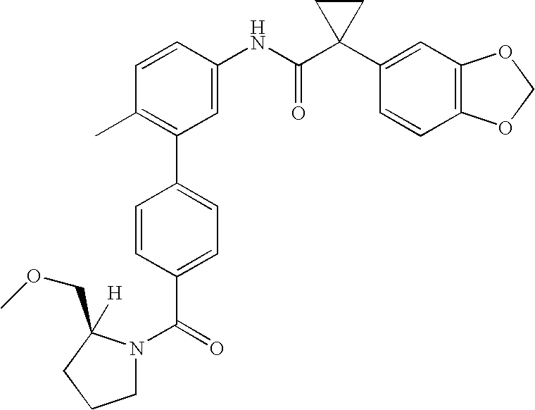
C1(NC(C2(C3=CC4=C(C=C3)OCO4)CC2)=O)=CC(C2=CC=C(C(N3CCCC3(COC)[H])=O)C=C2)=C(C)C=C1
